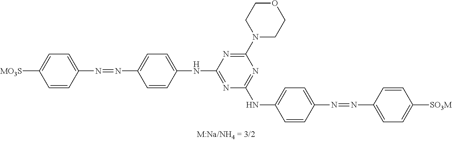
C1=C([MO3S])C=CC(N=NC2=CC=C(NC3=NC(NC4=CC=C(N=NC5=CC=C([SO3M])C=C5)C=C4)=NC(N4CCOCC4)=N3)C=C2)=C1
